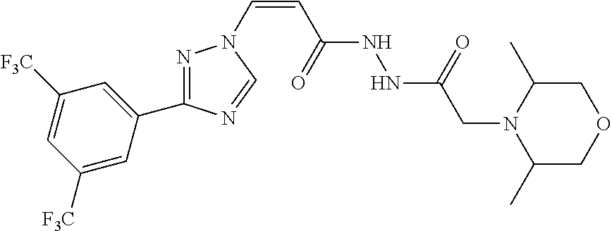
C1([F3C])=CC([F3C])=CC(C2=NN(C=CC(NNC(CN3C(C)COCC3C)=O)=O)C=N2)=C1
